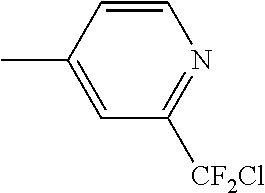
C1=CC(C)=CC([CF2Cl])=N1
